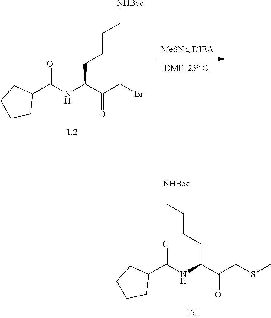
C(C(C(CSC)=O)NC(C1CCCC1)=O)CCC[NHBoc].C(C(C(CBr)=O)NC(C1CCCC1)=O)CCC[NHBoc]
